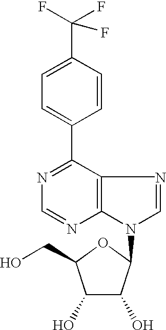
C1=C(C2=NC=NC3=C2N=CN3C2C(O)C(O)C(CO)O2)C=CC(C(F)(F)F)=C1
